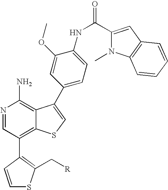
N1=CC(C2=C(C[R])SC=C2)=C2C(=C1N)C(C1=CC=C(NC(C3=CC4=C(N3C)C=CC=C4)=O)C(OC)=C1)=CS2
